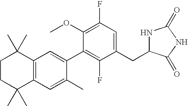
C1CC(C)(C)C2=C(C1(C)C)C=C(C1=C(F)C(CC3NC(=O)NC3=O)=CC(F)=C1OC)C(C)=C2
